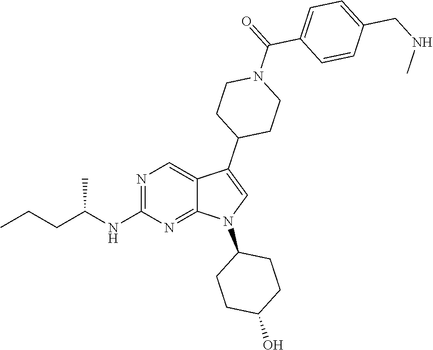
N1=C(NC(CCC)C)N=C2C(=C1)C(C1CCN(C(=O)C3=CC=C(CNC)C=C3)CC1)=CN2C1CCC(O)CC1
